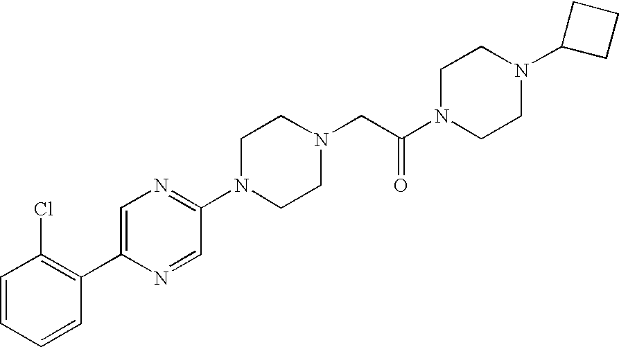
C1=CC=CC(C2=CN=C(N3CCN(CC(N4CCN(C5CCC5)CC4)=O)CC3)C=N2)=C1Cl
